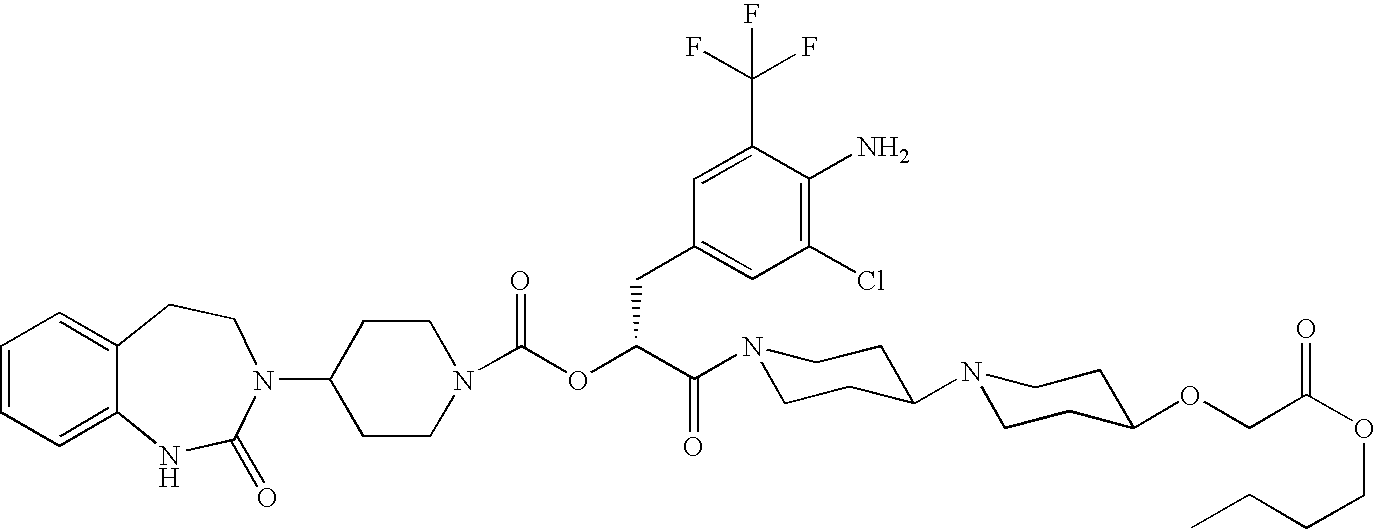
C1(N2C(=O)NC3=CC=CC=C3CC2)CCN(C(OC(C(N2CCC(N3CCC(OCC(OCCCC)=O)CC3)CC2)=O)CC2=CC(Cl)=C(N)C(C(F)(F)F)=C2)=O)CC1
